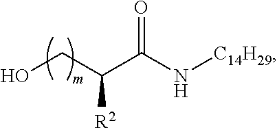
OCC(C(N[C14H29])=O)[R2]
